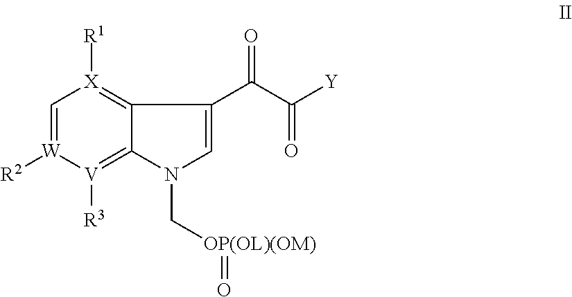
C1=[W]([R2])[V]([R3])=C2C(=[X]1[R1])C(C(C([Y])=O)=O)=CN2C[OP(OL)(OM)]=O
